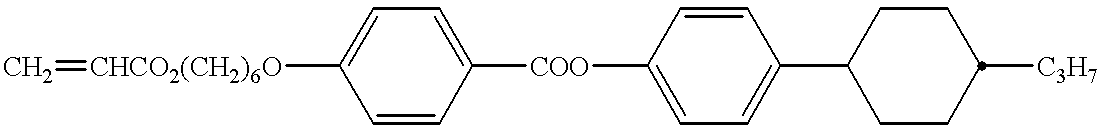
C=[CHCO2(CH2)6O]C1=CC=C([COO]C2=CC=C(C3CCC([C3H7])CC3)C=C2)C=C1
